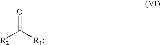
C([R2])([R1])=O
